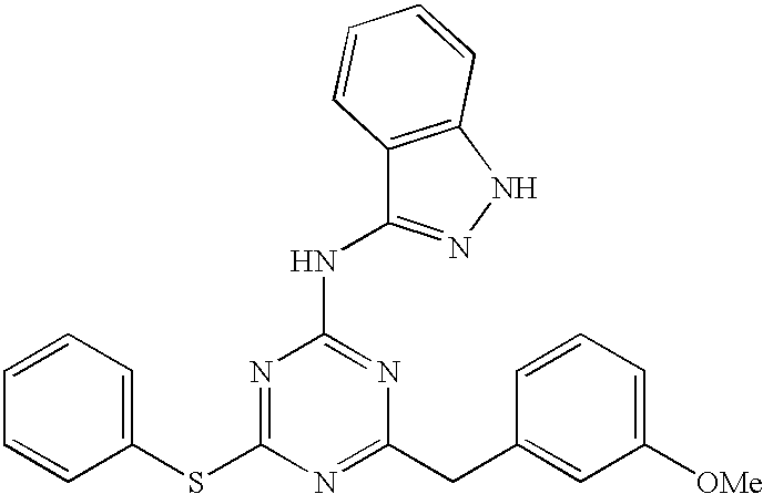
C1(SC2=NC(NC3=NNC4=C3C=CC=C4)=NC(CC3=CC([OMe])=CC=C3)=N2)=CC=CC=C1
